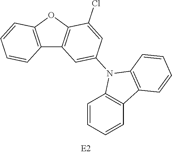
C12=C(OC3=C1C=C(N1C4=C(C=CC=C4)C4=C1C=CC=C4)C=C3Cl)C=CC=C2
